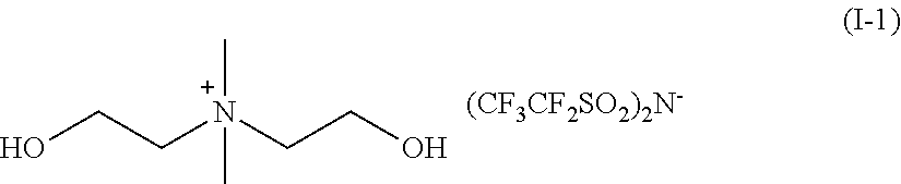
OCC[N+](CCO)(C)C.[(CF3CF2SO2)2N-]
